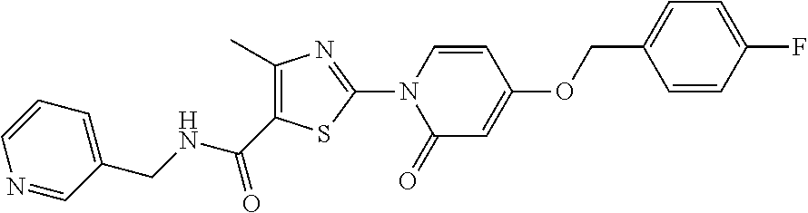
N(C(C1=C(C)N=C(N2C(=O)C=C(OCC3=CC=C(F)C=C3)C=C2)S1)=O)CC1=CC=CN=C1
